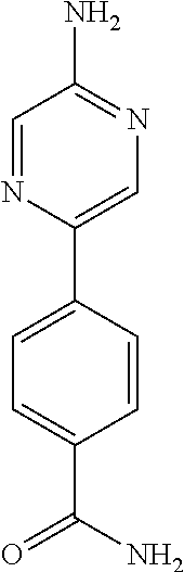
C1=NC(C2=CC=C(C(N)=O)C=C2)=CN=C1N
